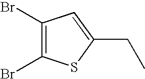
C1(Br)=C(Br)SC(CC)=C1
